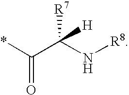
*C(C(N[R8])([R7])[H])=O
